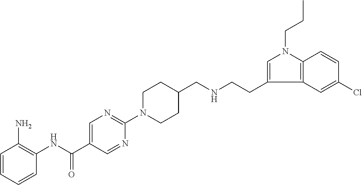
C1=CC=CC(NC(C2=CN=C(N3CCC(CNCCC4=CN(CCC)C5=C4C=C(Cl)C=C5)CC3)N=C2)=O)=C1N
